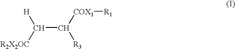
C(C([COX1][R1])[R3])([H])[R2X2OC]
